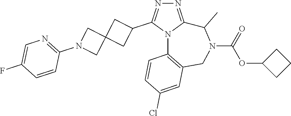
N1=C2N(C(C3CC4(C3)CN(C3=NC=C(F)C=C3)C4)=N1)C1=C(CN(C(=O)OC3CCC3)C2C)C=C(Cl)C=C1
